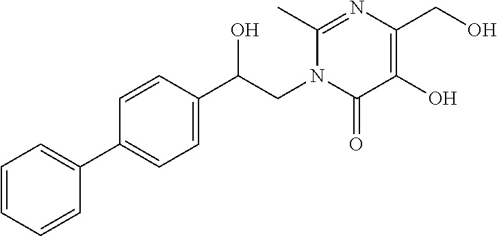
C1=CC=CC(C2=CC=C(C(CN3C(=O)C(O)=C(CO)N=C3C)O)C=C2)=C1
